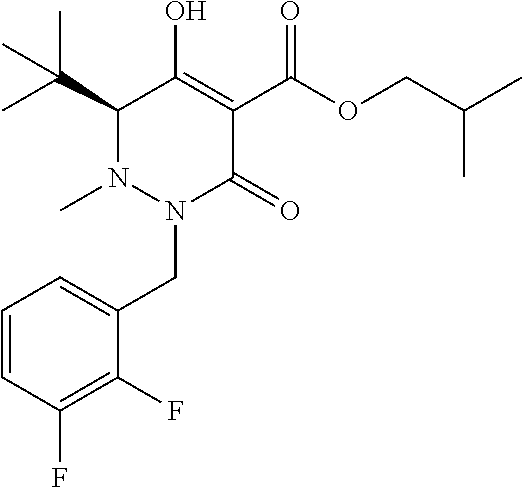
C1(C(C)(C)C)N(C)N(CC2=CC=CC(F)=C2F)C(=O)C(C(OCC(C)C)=O)=C1O
